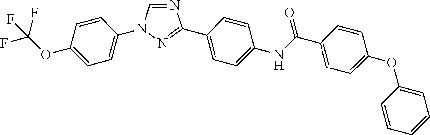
N1=CN(C2=CC=C(OC(F)(F)F)C=C2)N=C1C1=CC=C(NC(C2=CC=C(OC3=CC=CC=C3)C=C2)=O)C=C1
